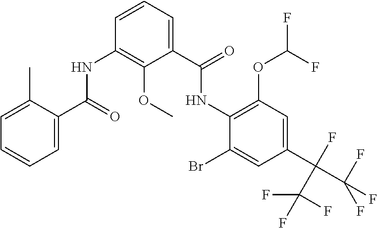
C1=C(C)C(C(=O)NC2=C(OC)C(C(=O)NC3=C(OC(F)F)C=C(C(F)(C(F)(F)F)C(F)(F)F)C=C3Br)=CC=C2)=CC=C1
